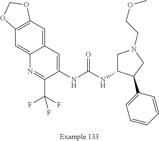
C12=C(C=C3C(=C1)C=C(NC(NC1CN(CCOC)CC1C1=CC=CC=C1)=O)C(C(F)(F)F)=N3)OCO2
